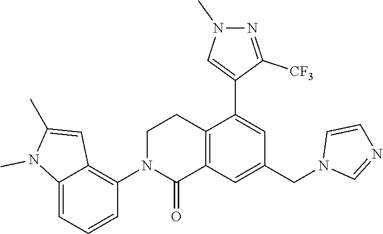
C12=C(C=C(CN3C=NC=C3)C=C1C1=CN(C)N=C1[CF3])C(=O)N(C1=C3C(=CC=C1)N(C)C(C)=C3)CC2
